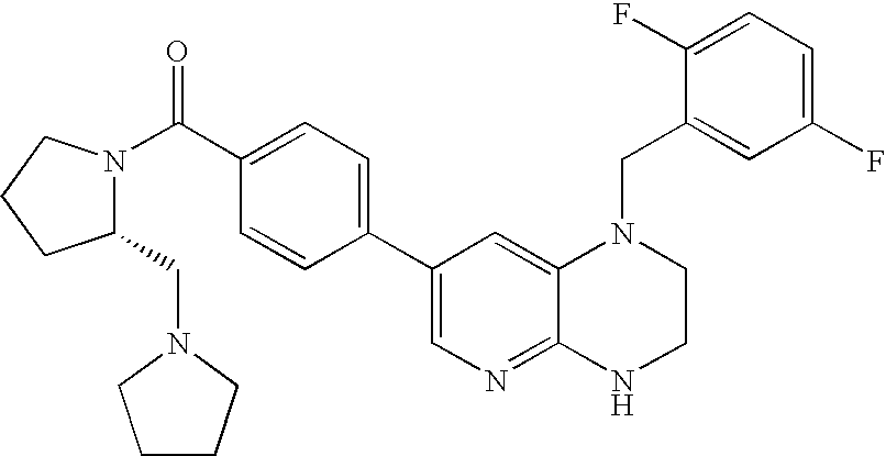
C1(C2=CN=C3C(=C2)N(CC2=CC(F)=CC=C2F)CCN3)=CC=C(C(=O)N2C(CN3CCCC3)CCC2)C=C1
